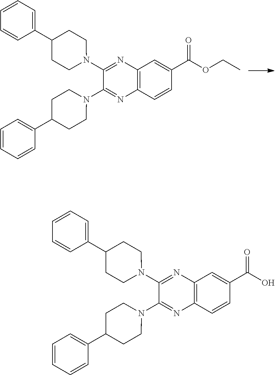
C12=C(C=CC(C(OCC)=O)=C1)N=C(N1CCC(C3=CC=CC=C3)CC1)C(N1CCC(C3=CC=CC=C3)CC1)=N2.C12=C(C=CC(C(O)=O)=C1)N=C(N1CCC(C3=CC=CC=C3)CC1)C(N1CCC(C3=CC=CC=C3)CC1)=N2
